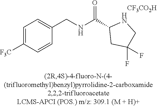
C1=C([F3C])C=CC(CNC(=O)C2CC(F)(F)CN2)=C1.[CF3CO2H]
